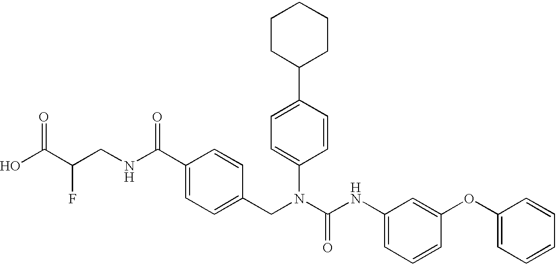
OC(C(CNC(C1=CC=C(CN(C(NC2=CC=CC(OC3=CC=CC=C3)=C2)=O)C2=CC=C(C3CCCCC3)C=C2)C=C1)=O)F)=O
